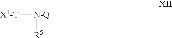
[N-Q]([R5])[X1-T]
